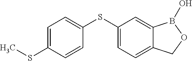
C1=C2C(=CC=C1SC1=CC=C(SC)C=C1)COB2O
